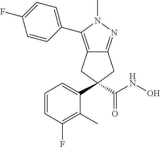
C12=C(C3=CC=C(F)C=C3)N(C)N=C1CC(C1=CC=CC(F)=C1C)(C(NO)=O)C2
